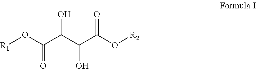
O=C(O[R1])C(C(C(O[R2])=O)O)O
